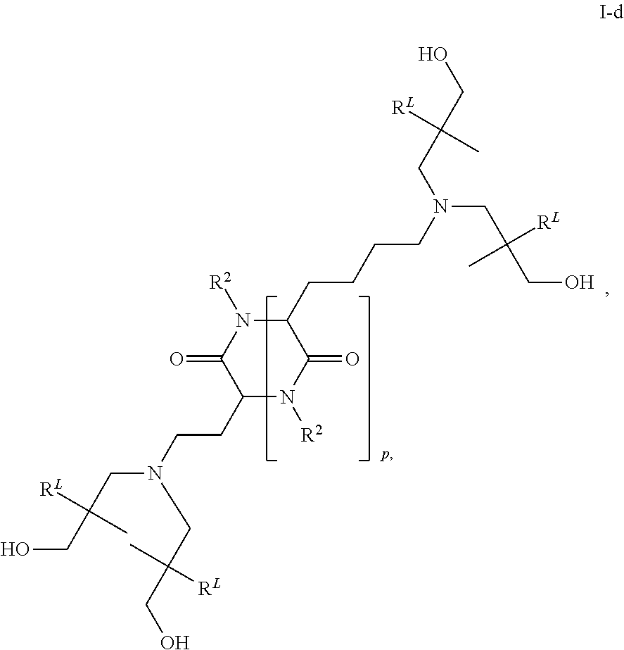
C1(CCN(CC(CO)(C)[RL])CC(CO)([RL])C)N([R2])C(=O)C(CCCCN(CC(CO)([RL])C)CC(CO)([RL])C)N([R2])C1=O
